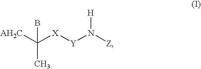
[AH2C]C(C)([X][Y]N([H])[Z])B
